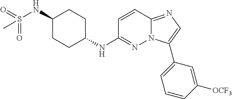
C1(NS(=O)(=O)C)CCC(NC2=NN3C(=NC=C3C3=CC=CC([OCF3])=C3)C=C2)CC1
